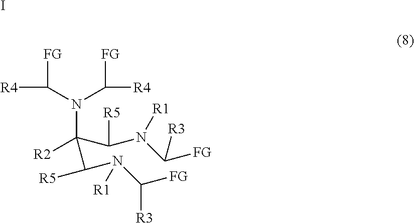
[FG]C(N(C([FG])[R4])C([R2])(C(N(C([FG])[R3])[R1])[R5])C(N(C([FG])[R3])[R1])[R5])[R4].I
